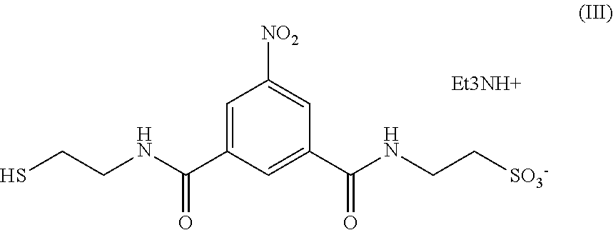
C1=C(C(NCCS)=O)C=C(C(NCC[SO3-])=O)C=C1[NO2].[Et3NH+]
